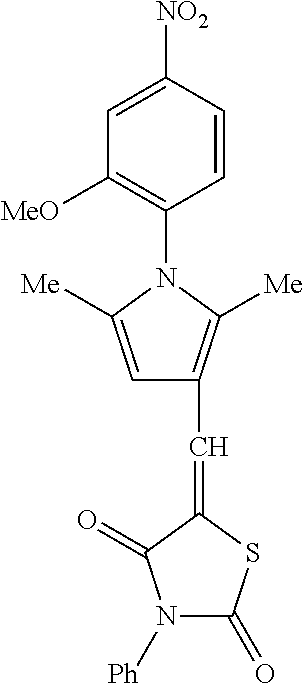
C1=C([NO2])C=CC(N2C([Me])=CC(C=C3SC(=O)N([Ph])C3=O)=C2[Me])=C1[MeO]
